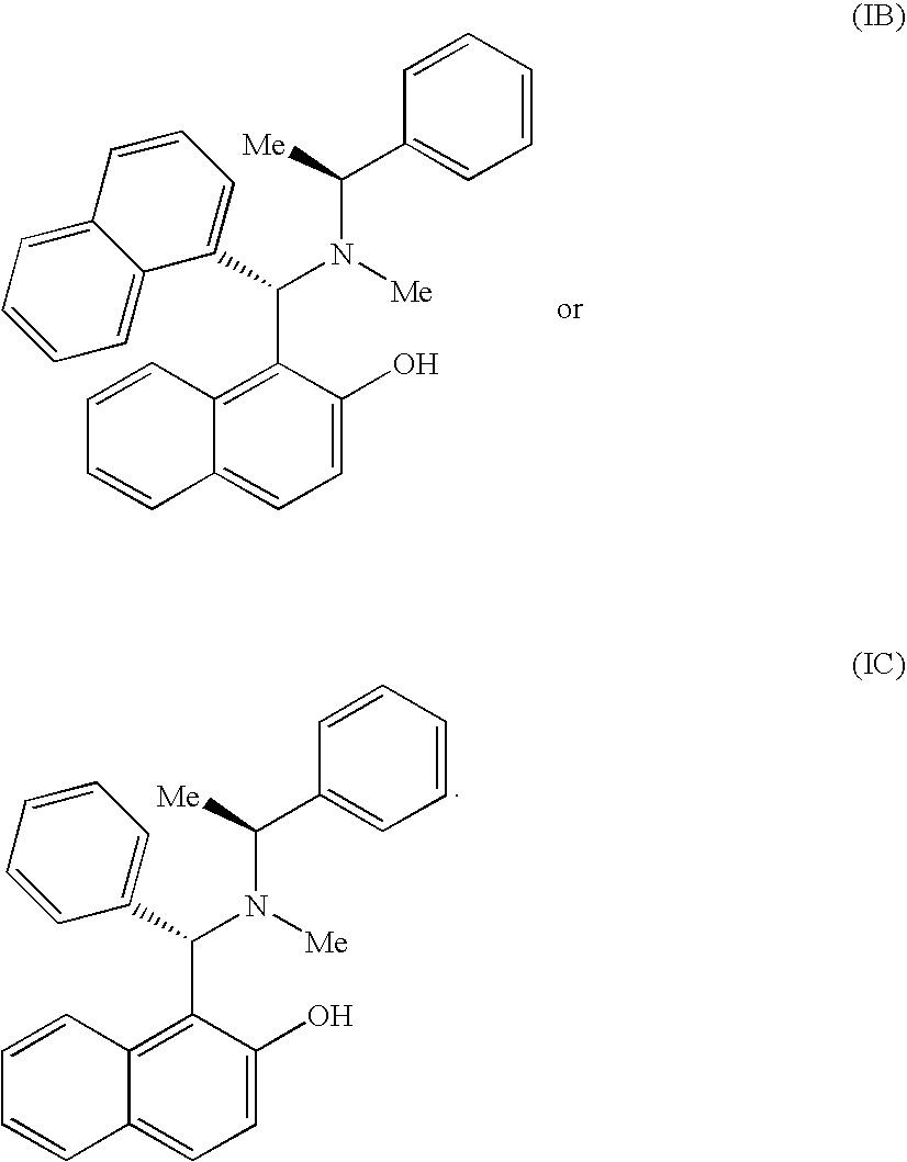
C1(C(N([Me])C([Me])C2=CC=CC=C2)C2=C3C(=CC=C2O)C=CC=C3)=CC=CC2=CC=CC=C12.C1(C(N([Me])C([Me])C2=CC=CC=C2)C2=C3C(=CC=C2O)C=CC=C3)=CC=CC=C1
